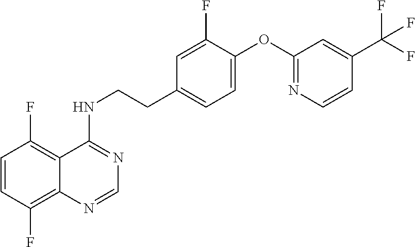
C1=CC(F)=C2C(=C1F)C(NCCC1=CC=C(OC3=NC=CC(C(F)(F)F)=C3)C(F)=C1)=NC=N2
